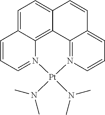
C1=C2C3=C4C(=C1)C=CC1=CC=CN(=C41)[Pt](N(C)C)(N(C)C)N3=CC=C2
